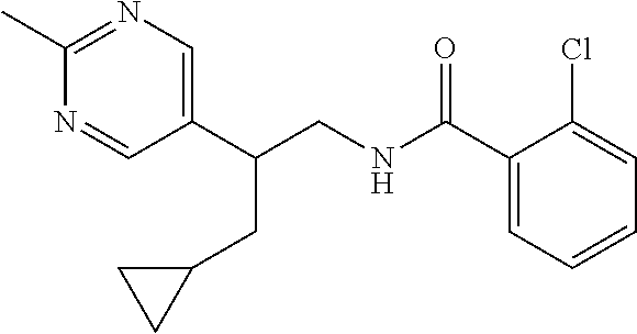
C1(C)=NC=C(C(CNC(C2=CC=CC=C2Cl)=O)CC2CC2)C=N1
